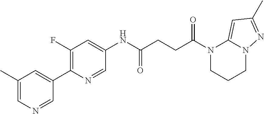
C1(C)=CN=CC(C2=C(F)C=C(NC(CCC(N3CCCN4C3=CC(C)=N4)=O)=O)C=N2)=C1
